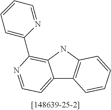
C12=CC=NC(C3=CC=CC=N3)=C1NC1=C2C=CC=C1
